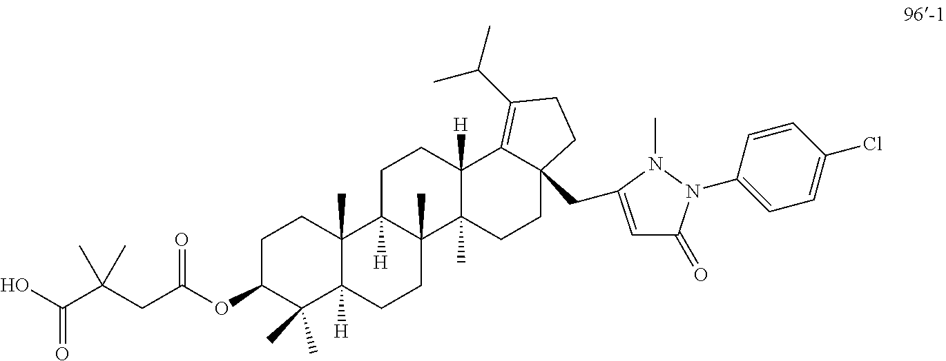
C1C(OC(CC(C(O)=O)(C)C)=O)C(C)(C)C2([H])C(C)(C1)C1([H])C(C)(CC2)C2(C)C([H])(CC1)C1=C(C(C)C)CCC1(CC1=CC(=O)N(C3=CC=C(Cl)C=C3)N1C)CC2
